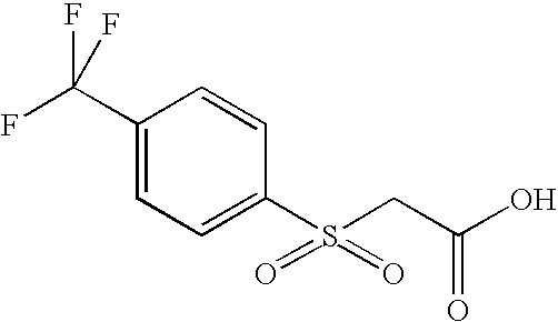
C1(C(F)(F)F)=CC=C(S(=O)(=O)CC(O)=O)C=C1
